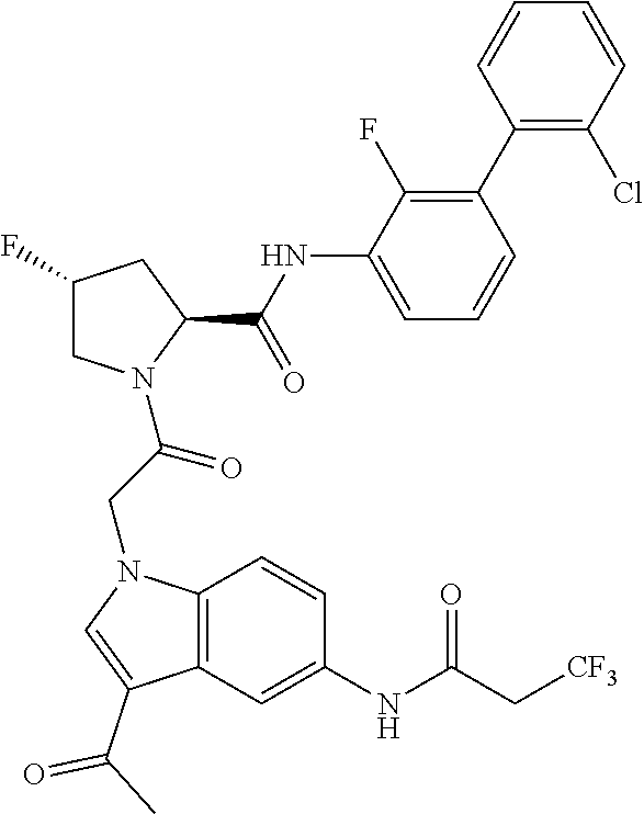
C1(NC(C2CC(F)CN2C(CN2C3=C(C(C(C)=O)=C2)C=C(NC(C[CF3])=O)C=C3)=O)=O)=CC=CC(C2=C(Cl)C=CC=C2)=C1F
